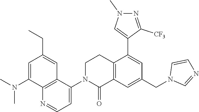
C12=C(C=C(CN3C=NC=C3)C=C1C1=CN(C)N=C1[CF3])C(=O)N(C1=CC=NC3=C1C=C(CC)C=C3N(C)C)CC2
